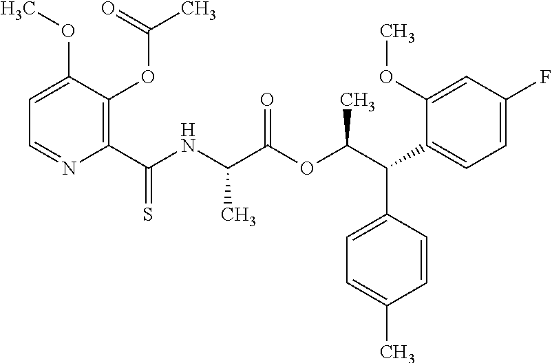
C1=C(OC)C(OC(C)=O)=C(C(NC(C(OC(C(C2=CC=C(F)C=C2OC)C2=CC=C(C)C=C2)C)=O)C)=S)N=C1
